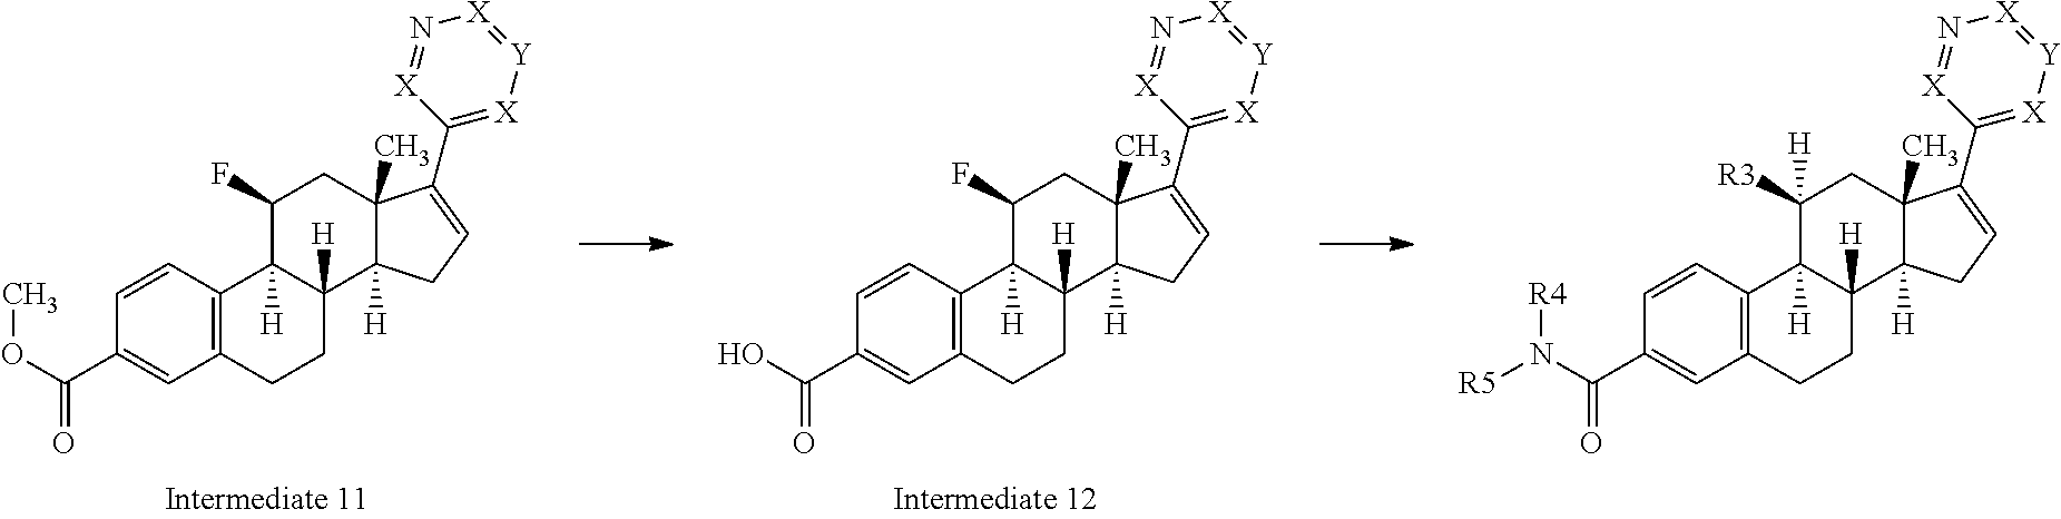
C12=C(C=CC(C(OC)=O)=C1)C1([H])C([H])(CC2)C2([H])C(C)(CC1F)C(C1=[X][Y]=[X]N=[X]1)=CC2.C12=C(C=CC(C(O)=O)=C1)C1([H])C([H])(CC2)C2([H])C(C)(CC1F)C(C1=[X][Y]=[X]N=[X]1)=CC2.C12=C(C=CC(C(N([R5])[R4])=O)=C1)C1([H])C([H])(CC2)C2([H])C(C)(CC1([R3])[H])C(C1=[X][Y]=[X]N=[X]1)=CC2
